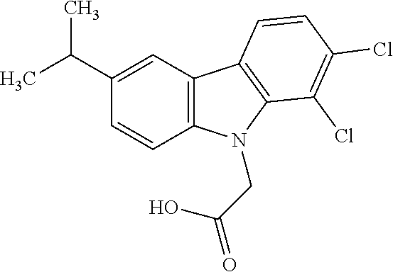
C1(C(C)C)=CC2=C(C=C1)N(CC(=O)O)C1=C2C=CC(Cl)=C1Cl
